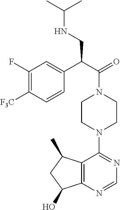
C1(F)=C([F3C])C=CC(C(C(=O)N2CCN(C3=NC=NC4=C3C(C)CC4O)CC2)CNC(C)C)=C1
